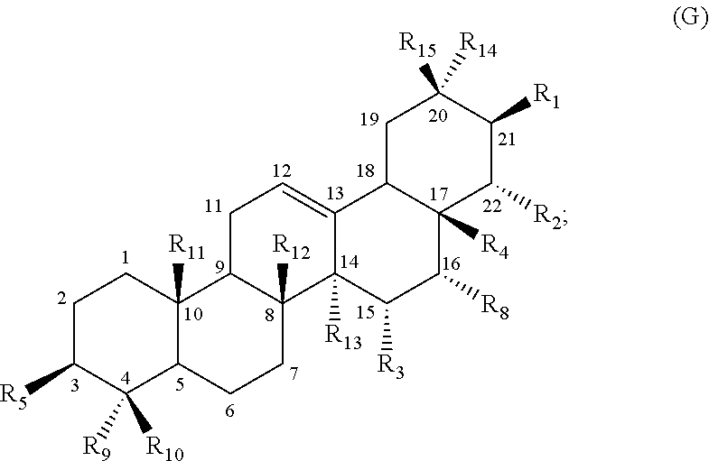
C1C([R5])C([R10])([R9])C2C([R11])(C1)C1C([R12])(CC2)C2([R13])C(=CC1)C1C([R4])(C([R8])C2[R3])C([R2])C([R1])C([R15])([R14])C1
